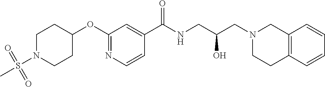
C1(OC2CCN(S(C)(=O)=O)CC2)=NC=CC(C(NCC(CN2CCC3=C(C2)C=CC=C3)O)=O)=C1
